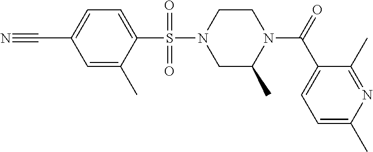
C1(C#N)=CC=C(S(N2CC(C)N(C(=O)C3=CC=C(C)N=C3C)CC2)(=O)=O)C(C)=C1
